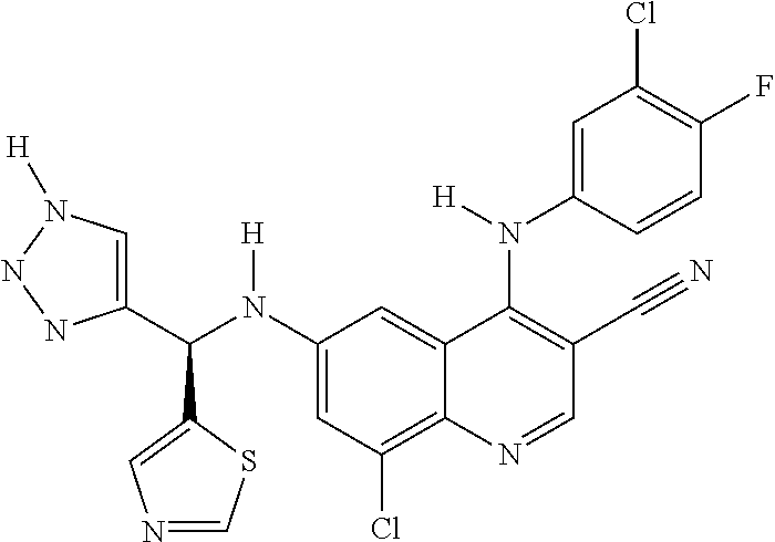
C1(N(C(C2=CN([H])NN2)C2=CN=CS2)[H])=CC(Cl)=C2C(=C1)C(N(C1=CC(Cl)=C(F)C=C1)[H])=C(C#N)C=N2
